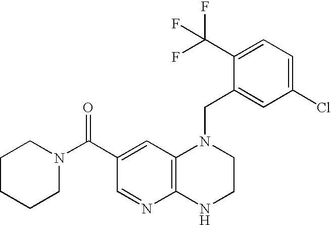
C1(C(F)(F)F)=CC=C(Cl)C=C1CN1C2=C(NCC1)N=CC(C(N1CCCCC1)=O)=C2
